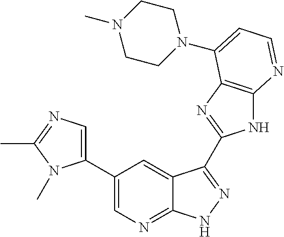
C1(C2=CN=C(C)N2C)=CN=C2C(=C1)C(C1=NC3=C(N1)N=CC=C3N1CCN(C)CC1)=NN2
